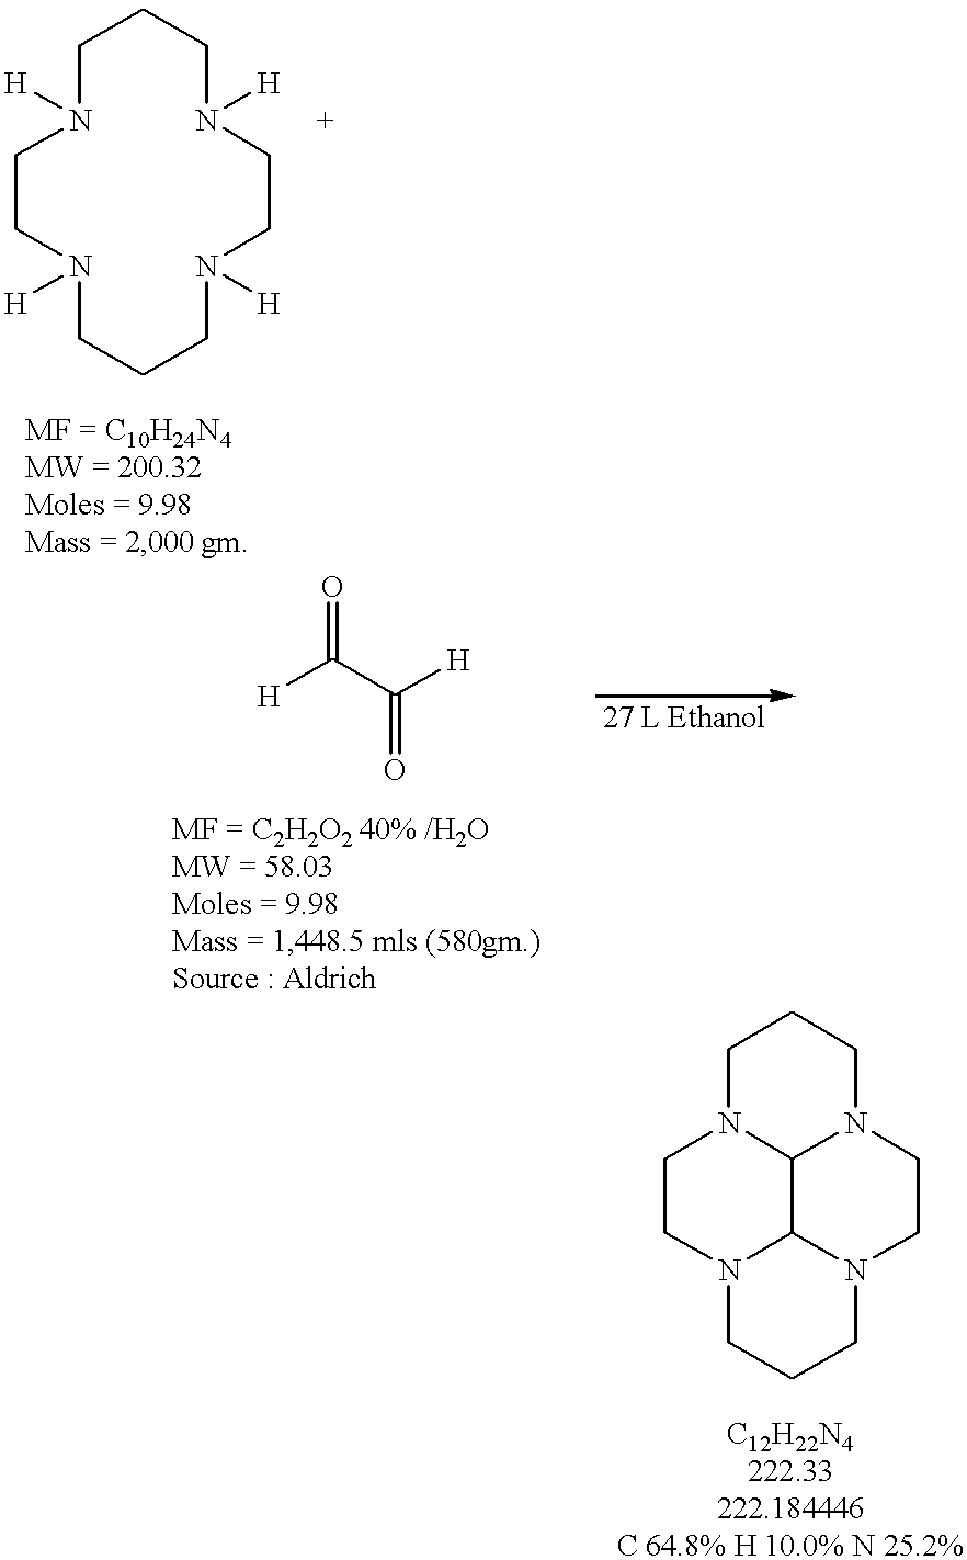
C1N([H])CCN([H])CCCN([H])CCN([H])CC1.C1N2CCN3CCCN4CCN(CC1)C2C34.[H]C(C([H])=O)=O
